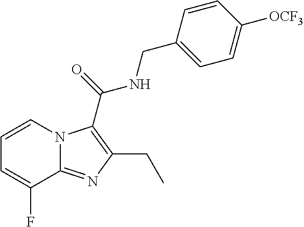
C1=CN2C(=NC(CC)=C2C(=O)NCC2=CC=C([OCF3])C=C2)C(F)=C1
